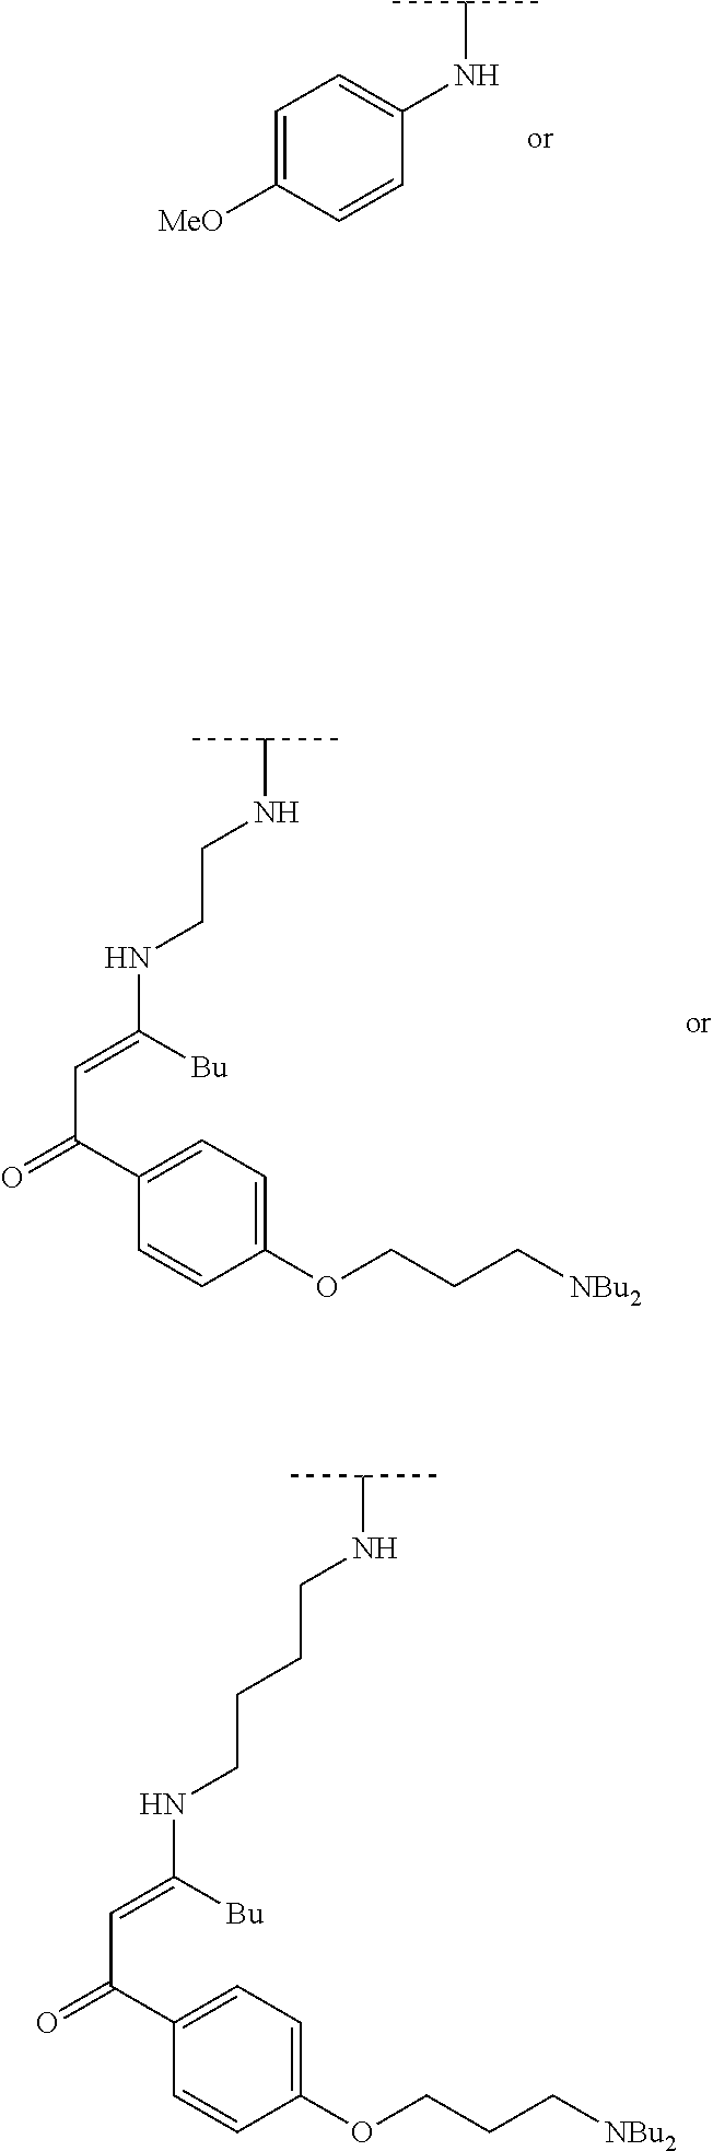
C1(C(=O)C=C([Bu])NCCNC(C)C)=CC=C(OCCC[NBu2])C=C1.C1=C([MeO])C=CC(NC(C)C)=C1.C1(C(=O)C=C([Bu])NCCCCNC(C)C)=CC=C(OCCC[NBu2])C=C1
